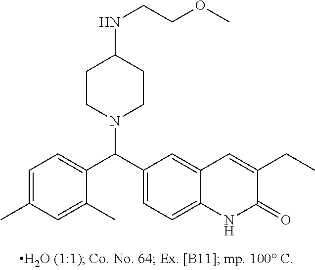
C1=C(C)C=C(C)C(C(C2=CC=C3C(=C2)C=C(CC)C(=O)N3)N2CCC(NCCOC)CC2)=C1
